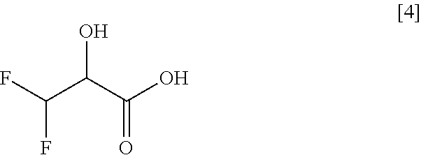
FC(C(C(O)=O)O)F
